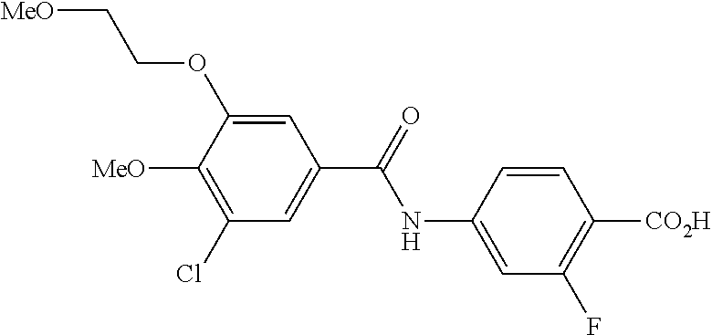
C1=C(NC(=O)C2=CC(Cl)=C([MeO])C(OCC[MeO])=C2)C=CC([CO2H])=C1F
